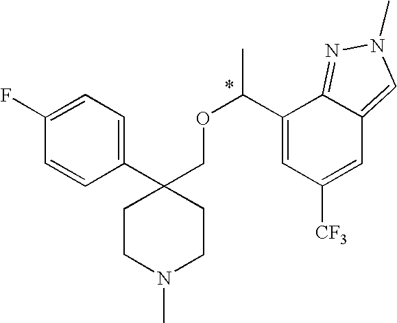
C1(C2(COC(C3=CC([CF3])=CC4=CN(C)N=C34)C)CCN(C)CC2)=CC=C(F)C=C1
